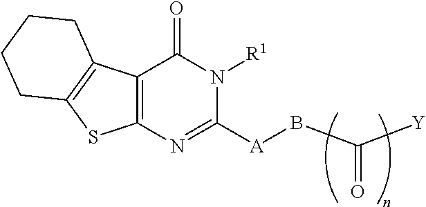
[Y]C(B[A]C1=NC2=C(C(=O)N1[R1])C1=C(S2)CCCC1)=O
